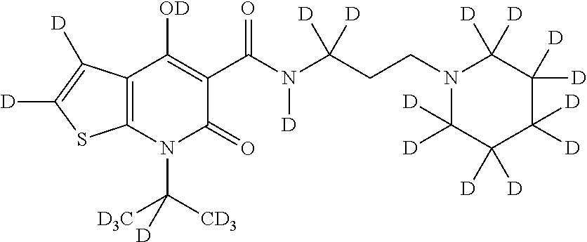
C12=C(N(C([CD3])([D3C])[D])C(=O)C(C(N(C(CCN3C([D])([D])C([D])([D])C([D])([D])C([D])([D])C3([D])[D])([D])[D])[D])=O)=C1[OD])SC([D])=C2[D]
